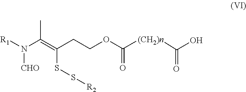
[R1]N([CHO])C(=C(SS[R2])CCOC([(CH2)n]C(O)=O)=O)C
